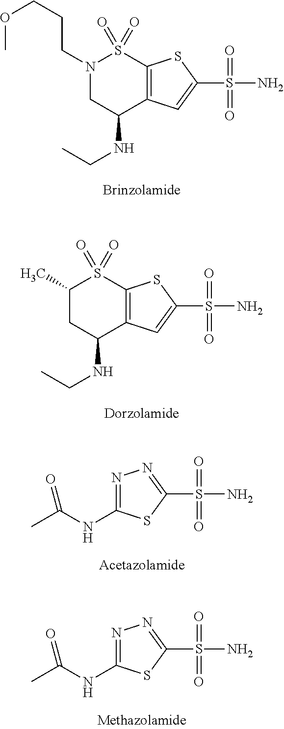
N1(CCCOC)CC(NCC)C2=C(S1(=O)=O)SC(S(N)(=O)=O)=C2.C1(C)CC(NCC)C2=C(S1(=O)=O)SC(S(N)(=O)=O)=C2.C1(NC(C)=O)=NN=C(S(N)(=O)=O)S1.C1(NC(C)=O)=NN=C(S(N)(=O)=O)S1
